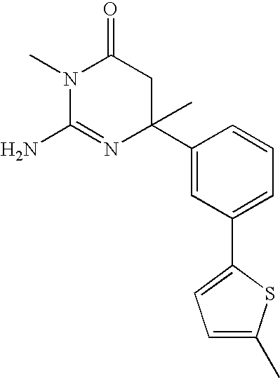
N1(C)C(N)=NC(C)(C2=CC(C3=CC=C(C)S3)=CC=C2)CC1=O
